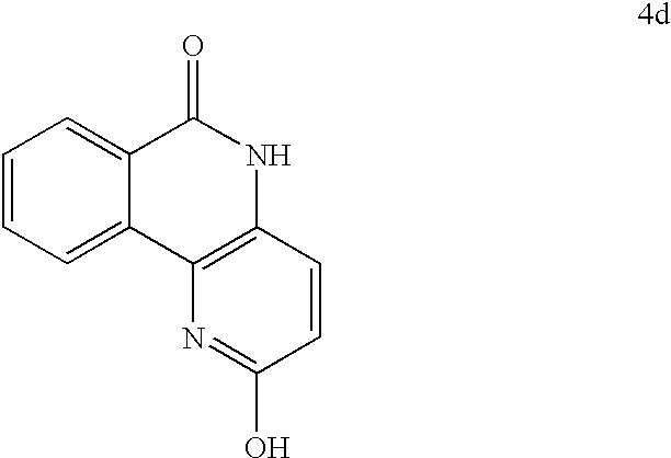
C1=CC=C2C(=C1)C(=O)NC1=C2N=C(O)C=C1
